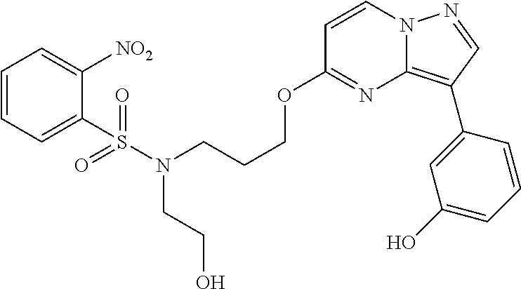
C1=CC=C(S(N(CCO)CCCOC2=NC3=C(C4=CC(O)=CC=C4)C=NN3C=C2)(=O)=O)C([NO2])=C1
